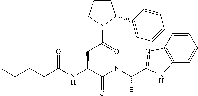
C(C(NC(C(NC(C)C1=NC2=C(C=CC=C2)N1)=O)CC(N1C(C2=CC=CC=C2)CCC1)=O)=O)CC(C)C
